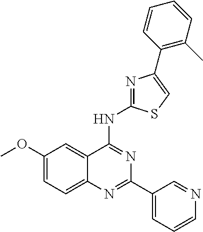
C1(OC)=CC=C2C(=C1)C(NC1=NC(C3=C(C)C=CC=C3)=CS1)=NC(C1=CC=CN=C1)=N2
